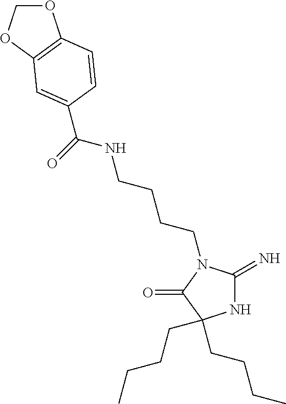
N1C(=N)N(CCCCNC(=O)C2=CC3=C(OCO3)C=C2)C(=O)C1(CCCC)CCCC
